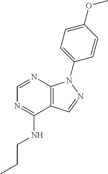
C1=NC2=C(C(NCCC)=N1)C=NN2C1=CC=C(OC)C=C1
